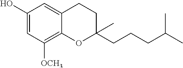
C1(O)=CC([OCH3])=C2C(=C1)CCC(CCCC(C)C)(C)O2
